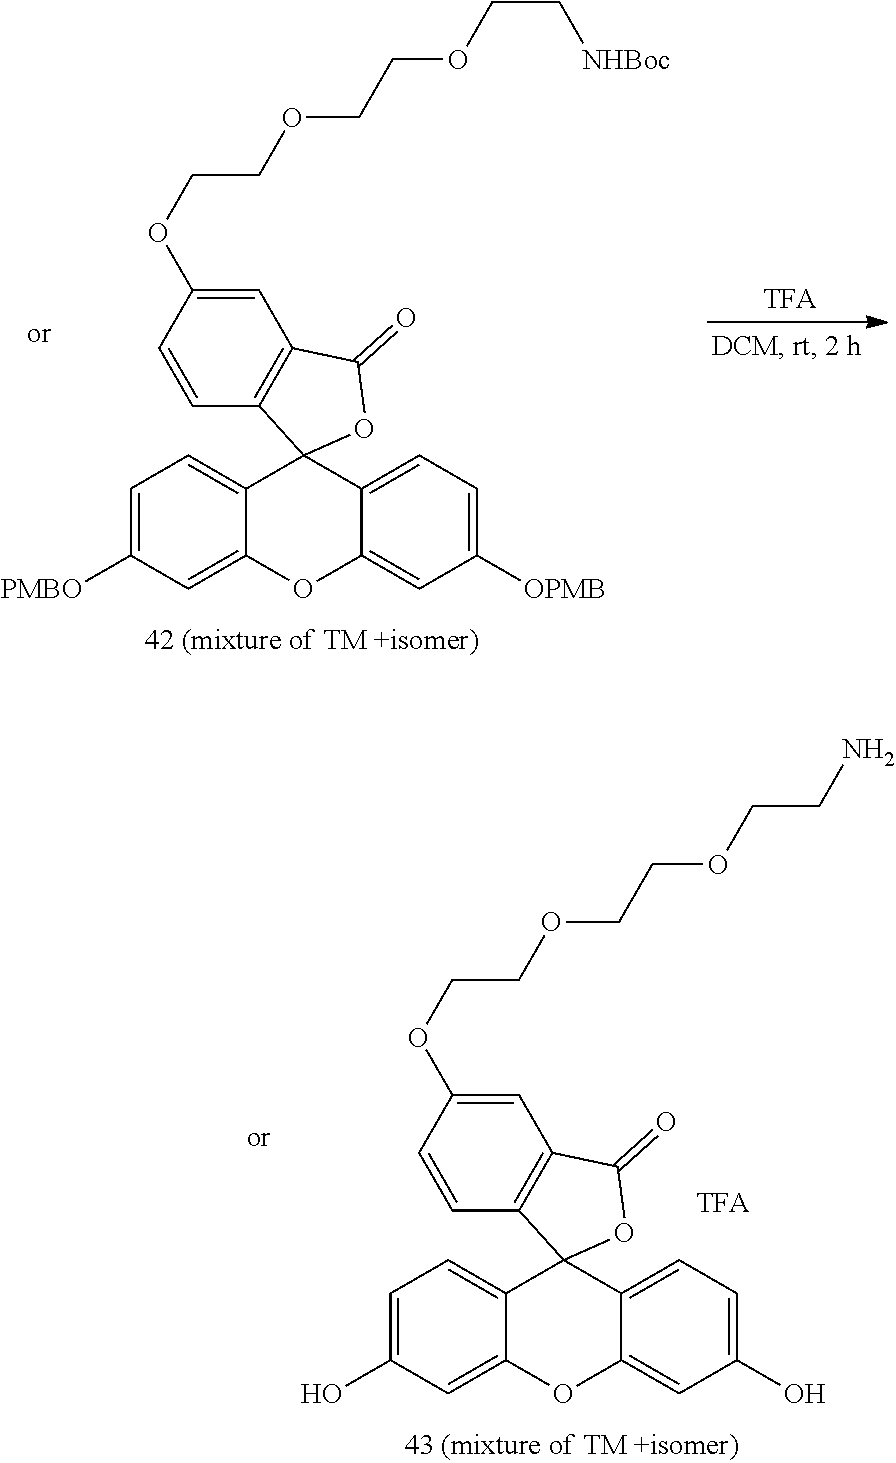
C1=C([PMBO])C=C2C(=C1)C1(C3=CC=C([OPMB])C=C3O2)C2=C(C=C(OCCOCCOCC[NHBoc])C=C2)C(=O)O1.C1=C(O)C=C2C(=C1)C1(C3=CC=C(O)C=C3O2)C2=C(C=C(OCCOCCOCCN)C=C2)C(=O)O1
